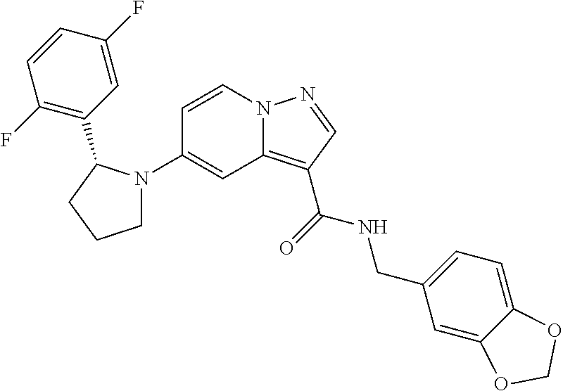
C1=CN2C(=C(C(=O)NCC3=CC=C4C(=C3)OCO4)C=N2)C=C1N1CCCC1C1=C(F)C=CC(F)=C1
